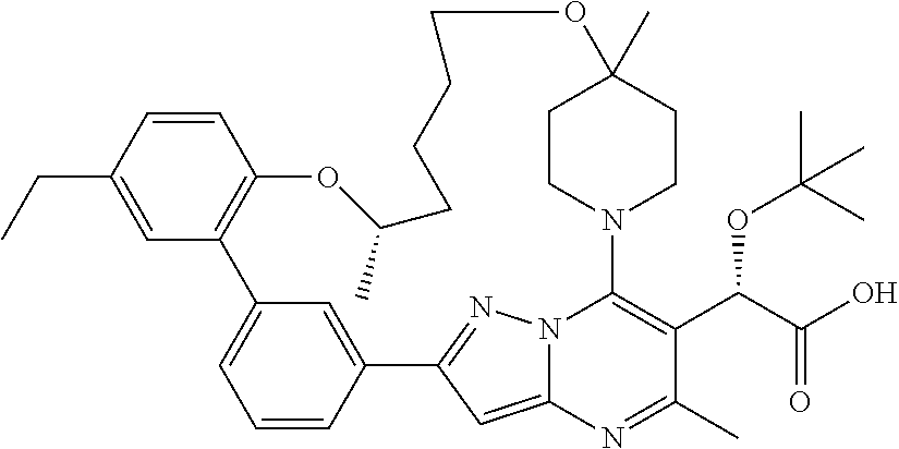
C1=CC(CC)=CC2=C1OC(C)CCCCOC1(C)CCN(C3=C(C(OC(C)(C)C)C(=O)O)C(C)=NC4=CC(=NN43)C3=CC2=CC=C3)CC1
